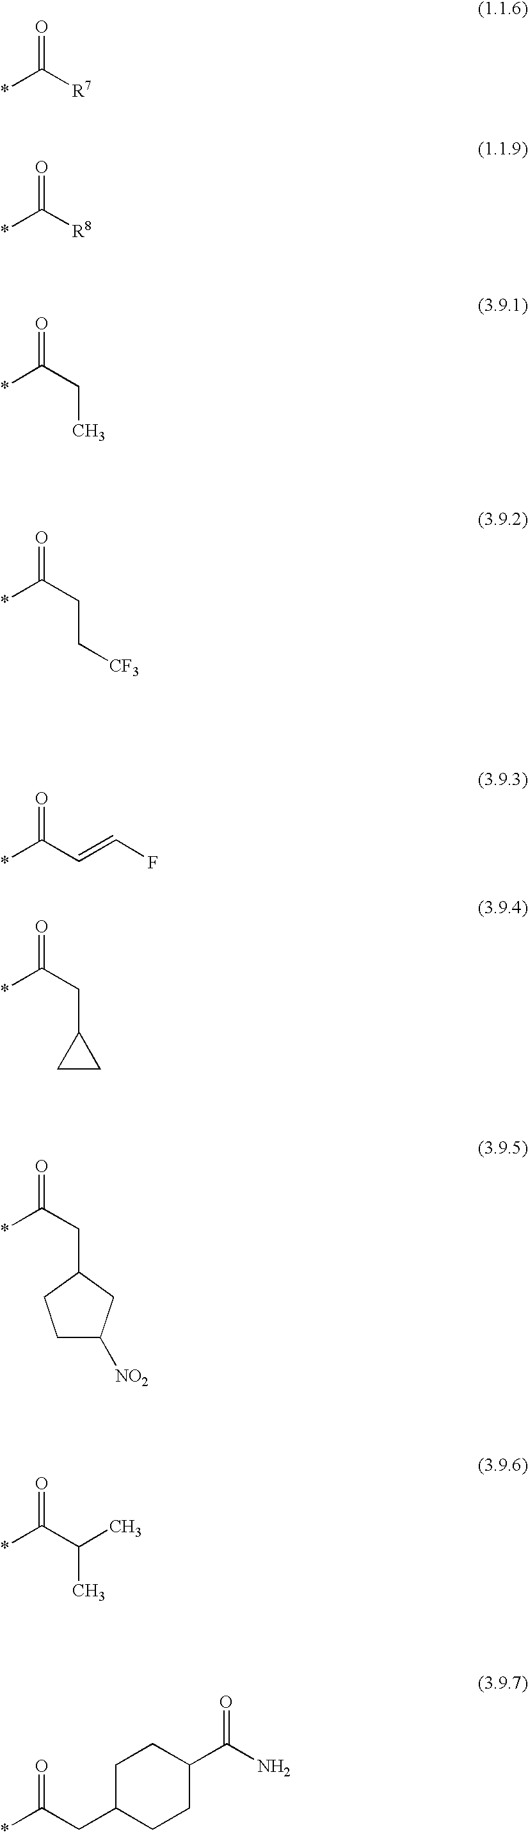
O=C([R7])*.O=C([R8])*.O=C(CC)*.O=C(CC[CF3])*.O=C(C=CF)*.O=C(CC1CC1)*.O=C(CC1CCC([NO2])C1)*.O=C(C(C)C)*.O=C(CC1CCC(C(N)=O)CC1)*
